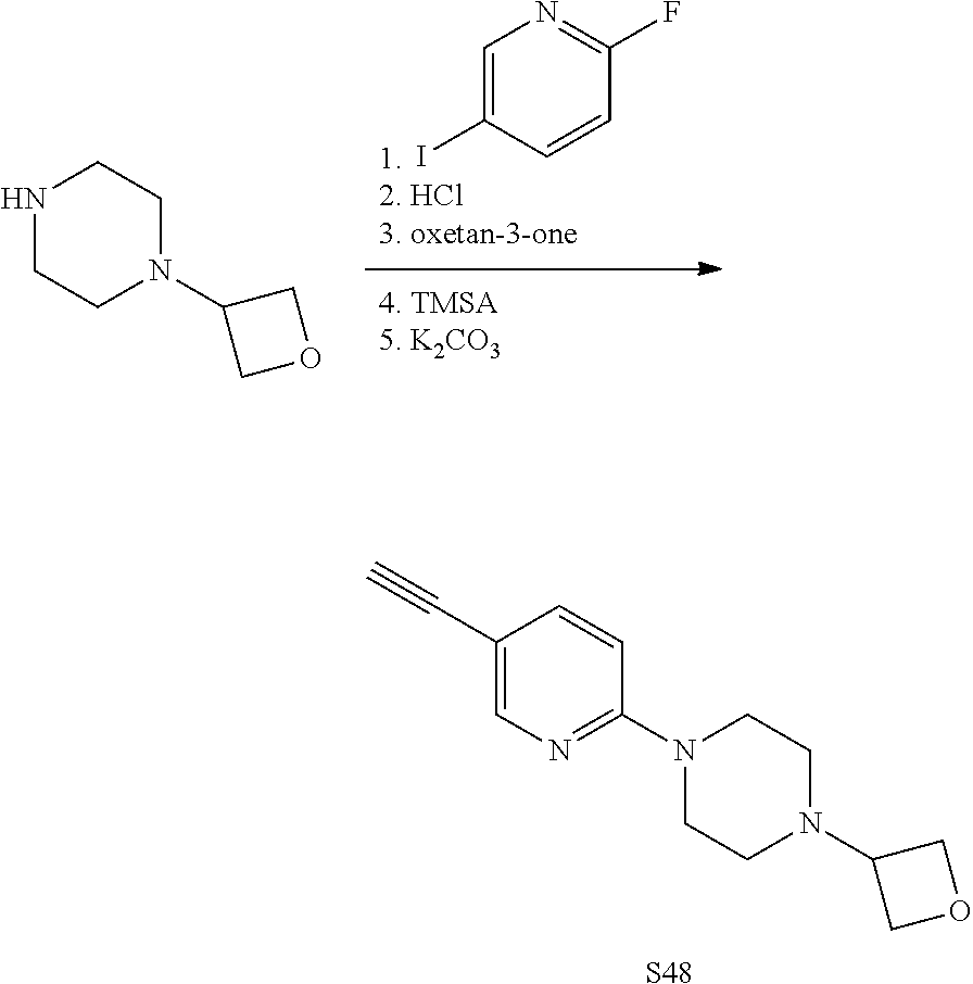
C1(C#C)=CN=C(N2CCN(C3COC3)CC2)C=C1.[S48].IC1=CN=C(F)C=C1.N1CCN(C2COC2)CC1
